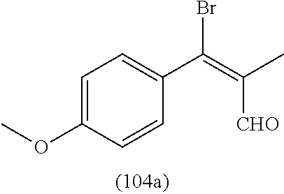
C1=C(OC)C=CC(C(=C([CHO])C)Br)=C1
